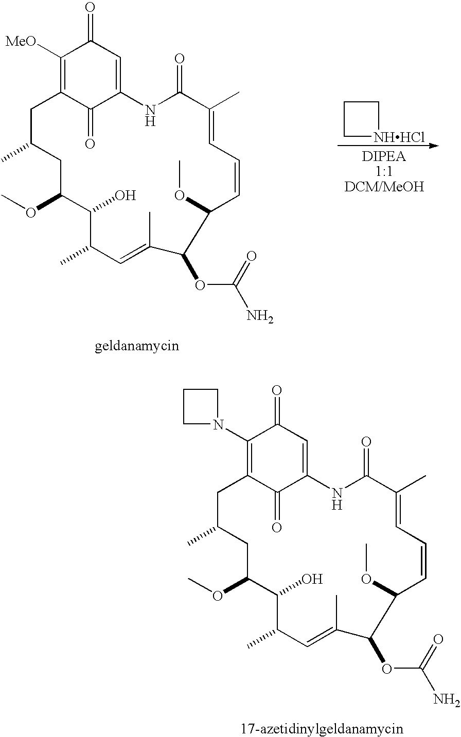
C1([MeO])=C2C(=O)C(=CC1=O)NC(=O)C(C)=CC=CC(OC)C(OC(N)=O)C(C)=CC(C)C(O)C(OC)CC(C)C2.C1C[NHHCl]C1.C1(N2CCC2)=C2C(=O)C(=CC1=O)NC(=O)C(C)=CC=CC(OC)C(OC(N)=O)C(C)=CC(C)C(O)C(OC)CC(C)C2
